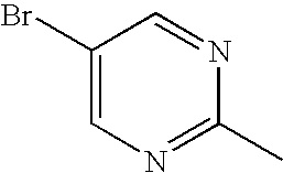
C1(Br)=CN=C(C)N=C1
